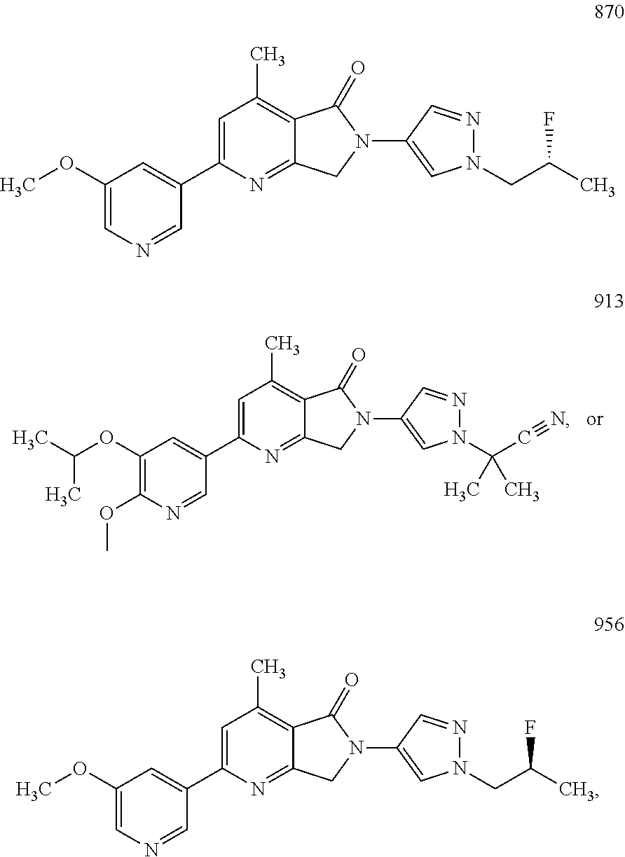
C1(OC)=C(OC(C)C)C=C(C2=CC(C)=C3C(=N2)CN(C2=CN(C(C#N)(C)C)N=C2)C3=O)C=N1.C1=C(OC)C=C(C2=CC(C)=C3C(=N2)CN(C2=CN(CC(C)F)N=C2)C3=O)C=N1.C1=C(OC)C=C(C2=CC(C)=C3C(=N2)CN(C2=CN(CC(C)F)N=C2)C3=O)C=N1
